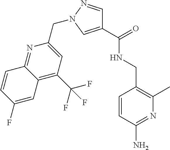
C1(C(=O)NCC2=C(C)N=C(N)C=C2)=CN(CC2=CC(C(F)(F)F)=C3C(=N2)C=CC(F)=C3)N=C1
